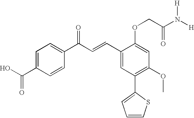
C1=C(C(O)=O)C=CC(C(=O)C=CC2=CC(C3=CC=CS3)=C(OC)C=C2OCC(N([H])[H])=O)=C1
